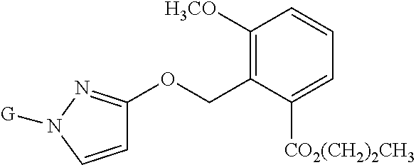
C1=CN([G])N=C1OCC1=C([H3CO])C=CC=C1[CO2(CH2)2CH3]
